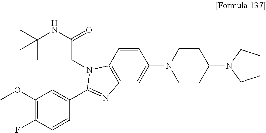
C1(OC)=C(F)C=CC(C2=NC3=C(C=CC(N4CCC(N5CCCC5)CC4)=C3)N2CC(NC(C)(C)C)=O)=C1
